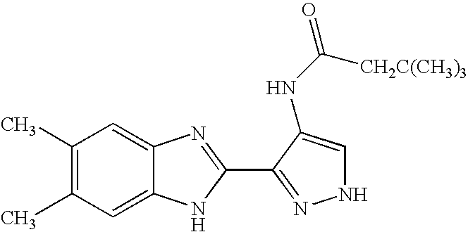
C12=CC(C)=C(C)C=C1N=C(C1=NNC=C1NC(=O)[CH2C(CH3)3])N2
